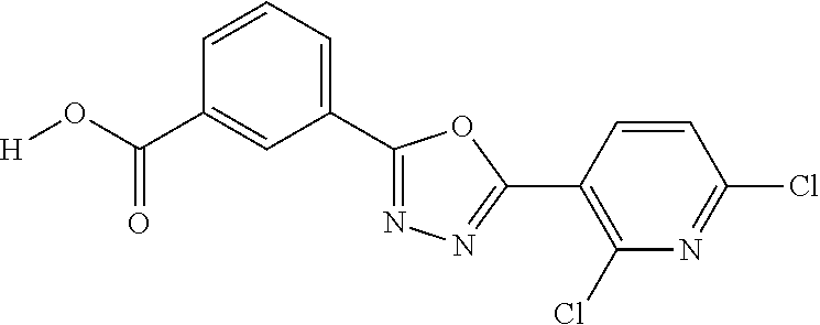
[H]OC(C1=CC(C2=NN=C(C3=C(Cl)N=C(Cl)C=C3)O2)=CC=C1)=O
